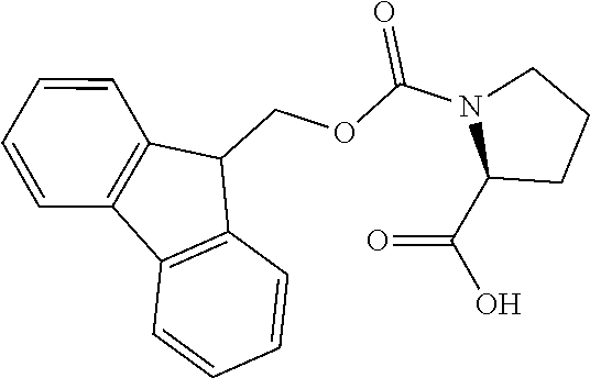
C1(COC(N2C(C(=O)O)CCC2)=O)C2=C(C3=C1C=CC=C3)C=CC=C2
